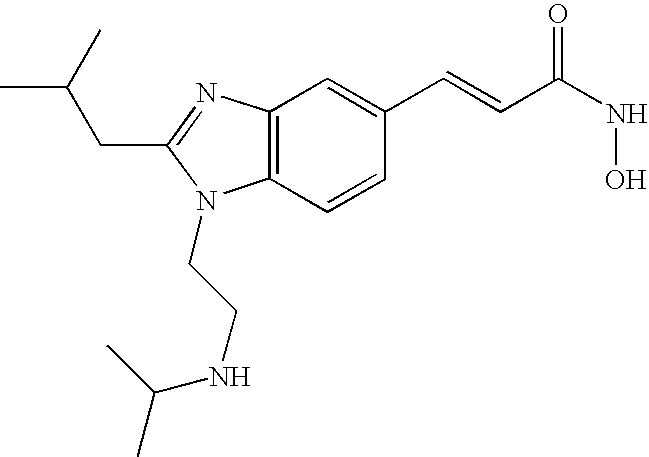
C12=C(N=C(CC(C)C)N1CCNC(C)C)C=C(C=CC(NO)=O)C=C2
